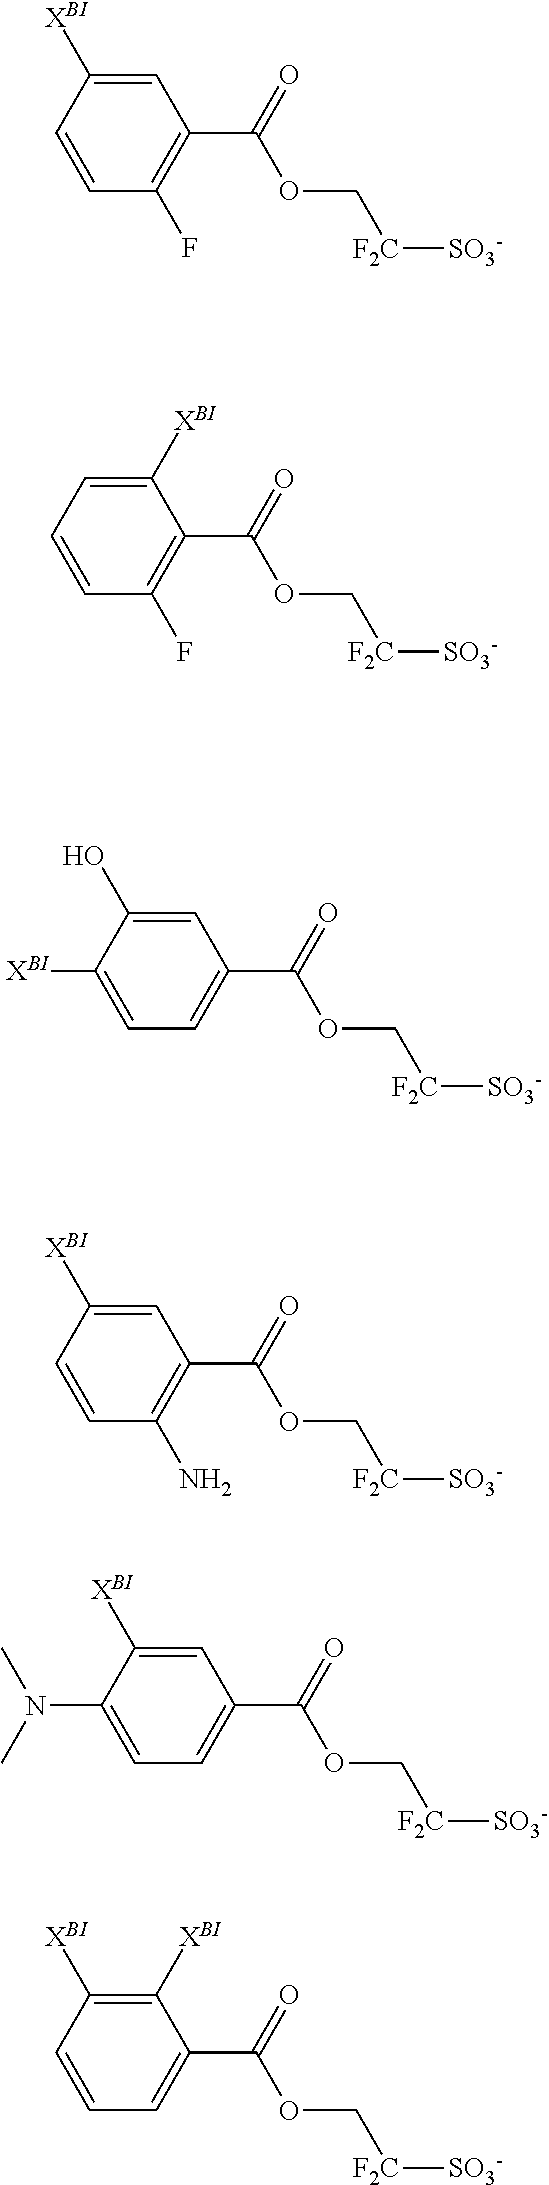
C1=C([XBI])C=CC(F)=C1C(=O)OC[F2C][SO3-].C1([XBI])=CC=CC(F)=C1C(=O)OC[F2C][SO3-].C1=C(O)C([XBI])=CC=C1C(=O)OC[F2C][SO3-].C1=C([XBI])C=CC(N)=C1C(=O)OC[F2C][SO3-].C1=C([XBI])C(N(C)C)=CC=C1C(=O)OC[F2C][SO3-].C1([XBI])=C([XBI])C=CC=C1C(=O)OC[F2C][SO3-]
